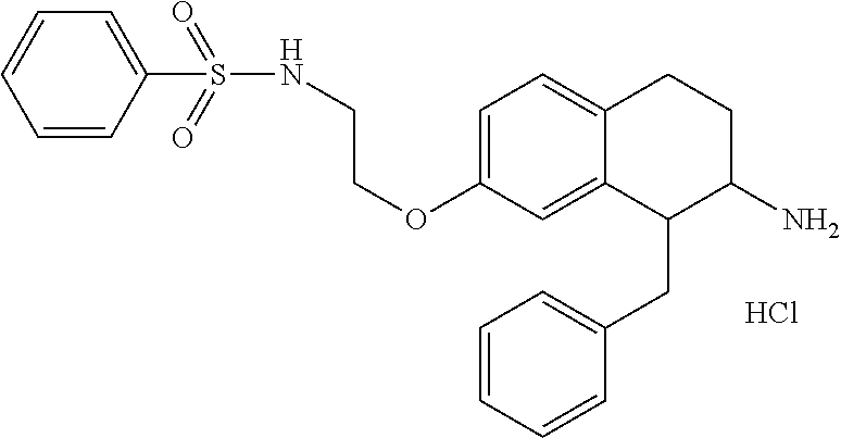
C1=C(OCCNS(=O)(=O)C2=CC=CC=C2)C=C2C(=C1)CCC(N)C2CC1=CC=CC=C1.Cl
